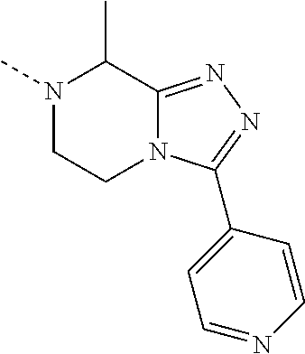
N1(C)CCN2C(=NN=C2C2=CC=NC=C2)C1C
